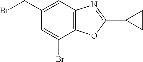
C1=C(Br)C2=C(C=C1CBr)N=C(C1CC1)O2
